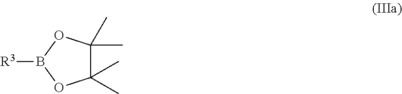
C1(C)(C)C(C)(C)OB([R3])O1
